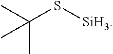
CC(C)(C)S[SiH3]
